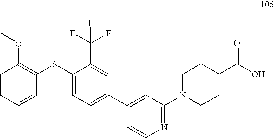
C1=CC=CC(SC2=CC=C(C3=CC(N4CCC(C(O)=O)CC4)=NC=C3)C=C2C(F)(F)F)=C1OC
